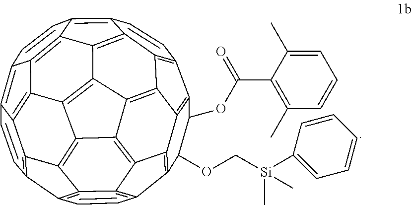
C1(OC(C2=C(C)C=CC=C2C)=O)C(OC[Si](C2=CC=CC=C2)(C)C)C2=C3C4=C1C1=C5C4=C4C6=C3C3=C2C=CC2=C3C3=C6C6=C4C4=C5C(=C5C=CC7=C8C(=C6C7=C45)C3=C2C=C8)C=C1
